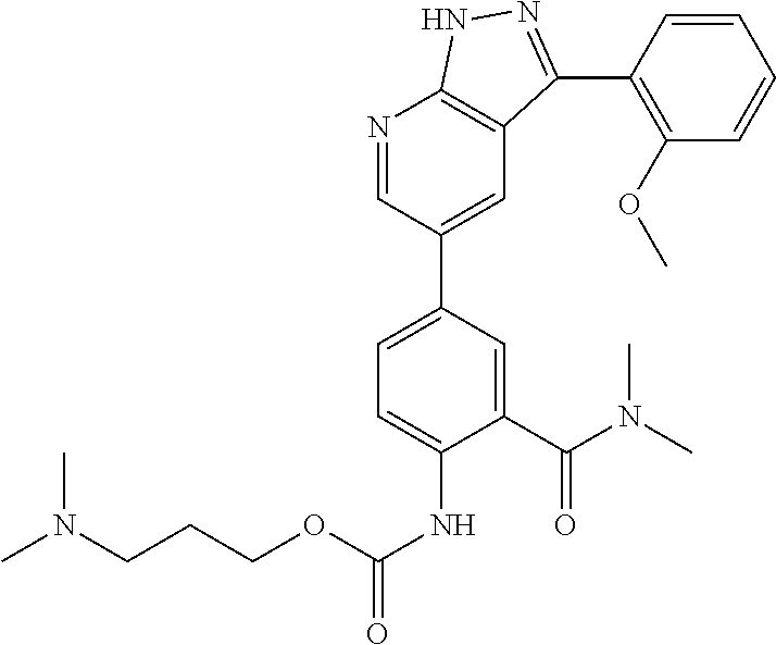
N1=CC(C2=CC=C(NC(=O)OCCCN(C)C)C(C(N(C)C)=O)=C2)=CC2=C1NN=C2C1=C(OC)C=CC=C1
